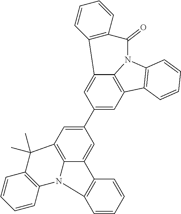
C12=CC(C3=CC4=C5C(=C3)C3=C(C=CC=C3)N5C3=C(C=CC=C3)C4(C)C)=CC3=C1N(C1=C3C=CC=C1)C(=O)C1=C2C=CC=C1
